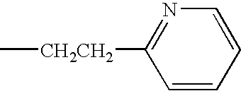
C[CH2CH2]C1=NC=CC=C1
